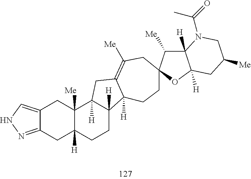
C12=NNC=C1CC1([Me])C([H])(C2)CCC2([H])C1([H])CC1=C([Me])CC3(CCC21[H])C([Me])C1([H])C([H])(O3)CC([Me])CN1C(=O)C
